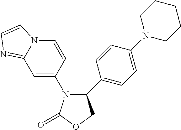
C1(=O)OCC(C2=CC=C(N3CCCCC3)C=C2)N1C1=CC2=NC=CN2C=C1
